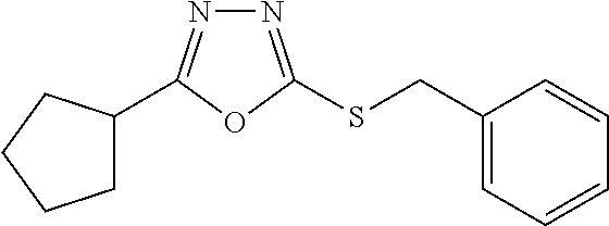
C1C(C2=NN=C(SCC3=CC=CC=C3)O2)CCC1
